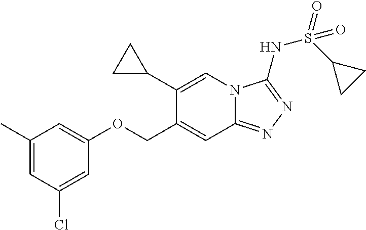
C1(C)=CC(Cl)=CC(OCC2=CC3=NN=C(NS(=O)(C4CC4)=O)N3C=C2C2CC2)=C1
